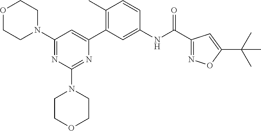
C1(N2CCOCC2)=NC(N2CCOCC2)=NC(C2=C(C)C=CC(NC(C3=NOC(C(C)(C)C)=C3)=O)=C2)=C1
